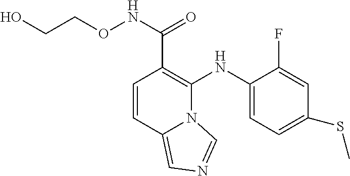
C1(NC2=C(C(NOCCO)=O)C=CC3=CN=CN23)=CC=C(SC)C=C1F
